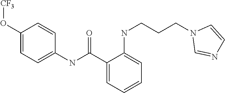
C1=C(O[CF3])C=CC(NC(C2=CC=CC=C2NCCCN2C=NC=C2)=O)=C1
